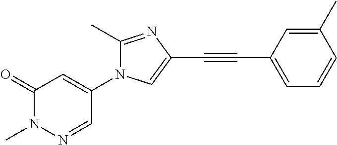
C1(=O)N(C)N=CC(N2C(C)=NC(C#CC3=CC=CC(C)=C3)=C2)=C1
